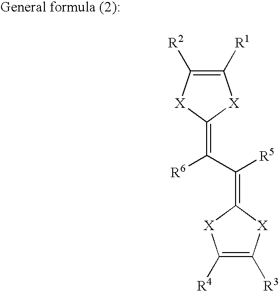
C1([R1])=C([R2])[X]C(=C([R6])C(=C2[X]C([R4])=C([R3])[X]2)[R5])[X]1
